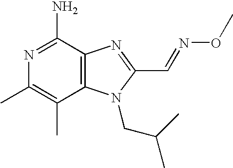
N1=C(N)C2=C(C(C)=C1C)N(CC(C)C)C(C=NOC)=N2
